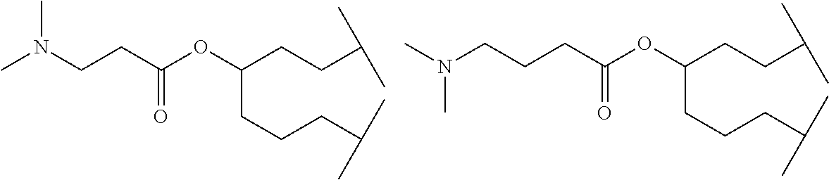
CN(CCC(OC(CCC(C)C)CCCC(C)C)=O)C.CN(CCCC(OC(CCC(C)C)CCCC(C)C)=O)C
